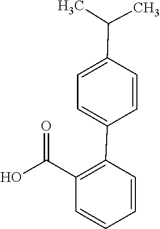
C(C1=C(C2=CC=C(C(C)C)C=C2)C=CC=C1)(O)=O
